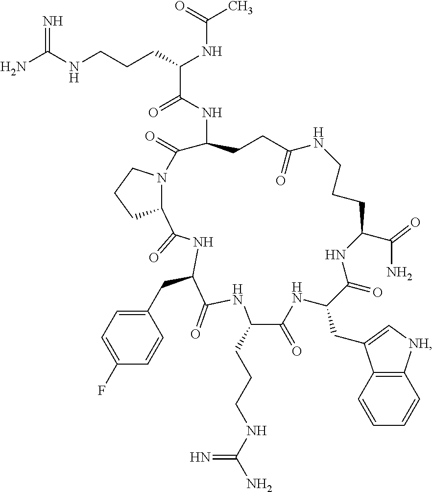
C1(=O)NC(CC2=CC=C(F)C=C2)C(=O)NC(CCCNC(N)=N)C(=O)NC(CC2=C[NH]C3=C2C=CC=C3)C(=O)NC(C(N)=O)CCCNC(=O)CCC(NC(C(NC(C)=O)CCCNC(N)=N)=O)C(=O)N2C1CCC2
